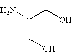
NC(CO)(C)CO
